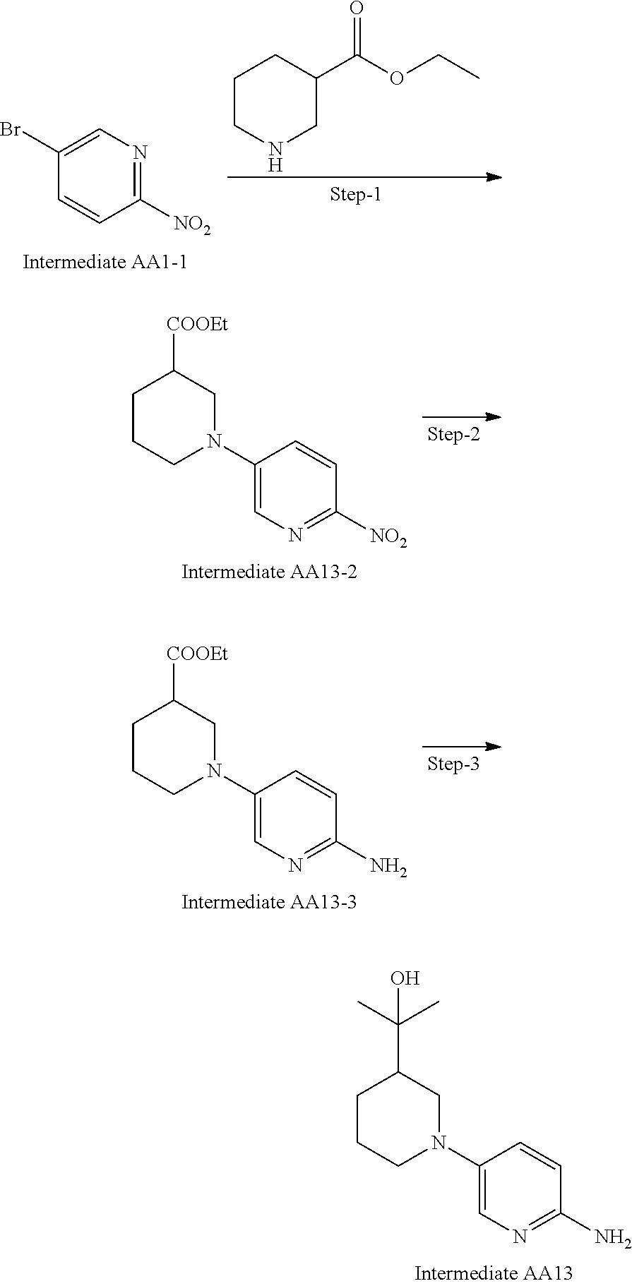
C1([NO2])=NC=C(Br)C=C1.C1CNCC(C(OCC)=O)C1.C1=CC(N2CCCC([COOEt])C2)=CN=C1[NO2].C1=CC(N2CCCC([COOEt])C2)=CN=C1N.C1=CC(N2CCCC(C(C)(C)O)C2)=CN=C1N
